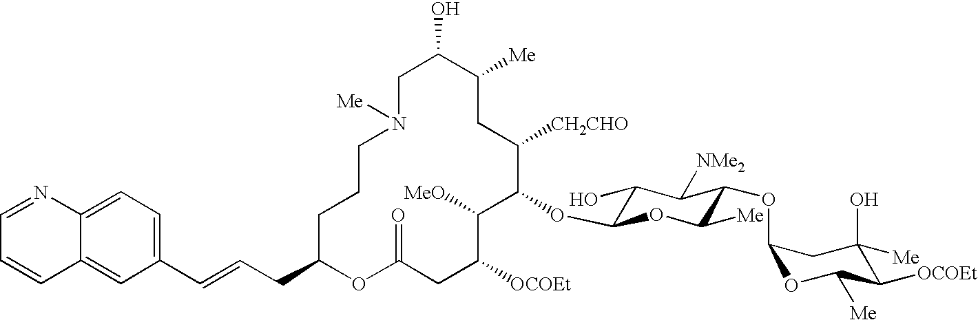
C1C(O)C([Me])CC([CH2CHO])C(OC2C(O)C([NMe2])C(OC3OC([Me])C([OCOEt])C(O)([Me])C3)C([Me])O2)C([MeO])C([OCOEt])CC(=O)OC(CC=CC2=CC=C3C(=C2)C=CC=N3)CCCN1[Me]
